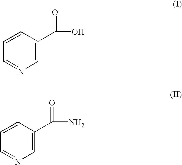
C1=CC=NC=C1C(O)=O.C1=CC=NC=C1C(N)=O
